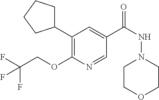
C1(C2CCCC2)=C(OCC(F)(F)F)N=CC(C(NN2CCOCC2)=O)=C1
